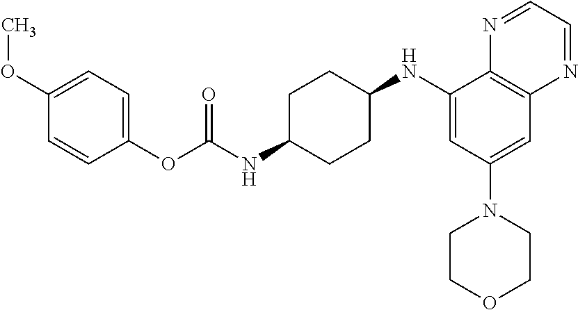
C1(NC2CCC(NC(OC3=CC=C(OC)C=C3)=O)CC2)=CC(N2CCOCC2)=CC2=C1N=CC=N2
